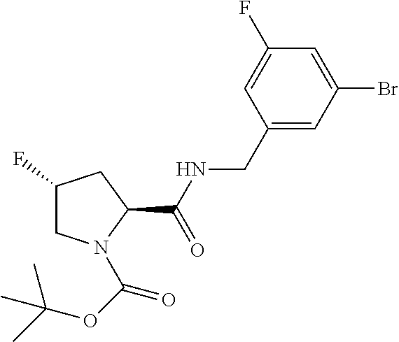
C1(F)CN(C(=O)OC(C)(C)C)C(C(NCC2=CC(Br)=CC(F)=C2)=O)C1
